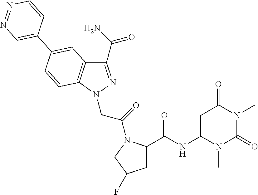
C1(C(N)=O)=NN(CC(=O)N2C(C(=O)NC3N(C)C(=O)N(C)C(=O)C3)CC(F)C2)C2=C1C=C(C1=CN=NC=C1)C=C2
